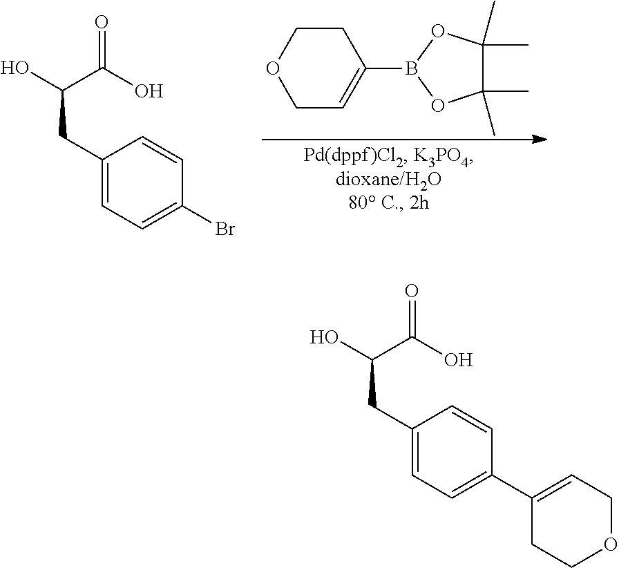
C1(CC(O)C(O)=O)=CC=C(Br)C=C1.C1COCC=C1B1OC(C)(C)C(C)(C)O1.C1(CC(O)C(O)=O)=CC=C(C2=CCOCC2)C=C1
